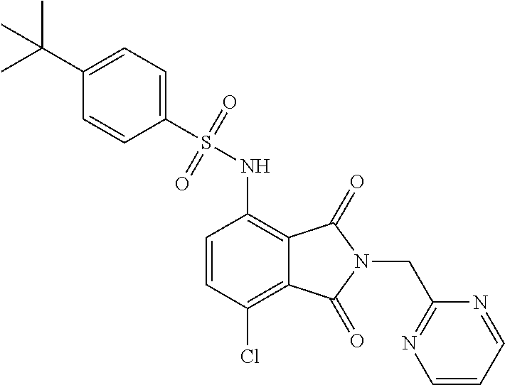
C1(S(NC2=C3C(=C(Cl)C=C2)C(=O)N(CC2=NC=CC=N2)C3=O)(=O)=O)=CC=C(C(C)(C)C)C=C1
